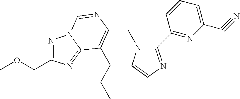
C(N1C(C2=NC(C#N)=CC=C2)=NC=C1)C1=C(CCC)C2=NC(COC)=NN2C=N1
